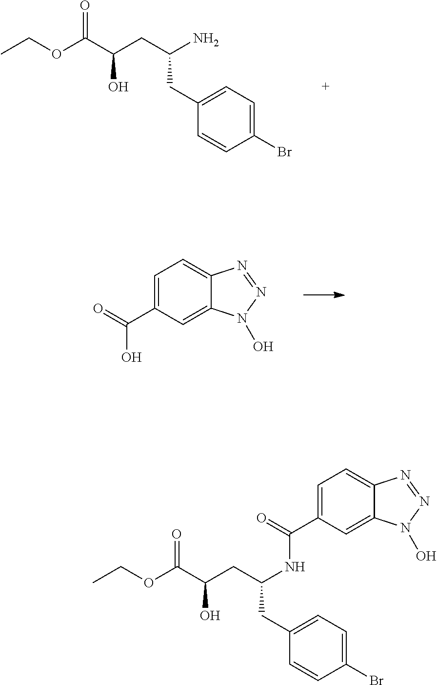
C1(Br)=CC=C(CC(CC(C(OCC)=O)O)N)C=C1.C1=C(C(=O)O)C=C2C(=C1)N=NN2O.C1(Br)=CC=C(CC(CC(C(OCC)=O)O)NC(=O)C2=CC=C3C(=C2)N(O)N=N3)C=C1
